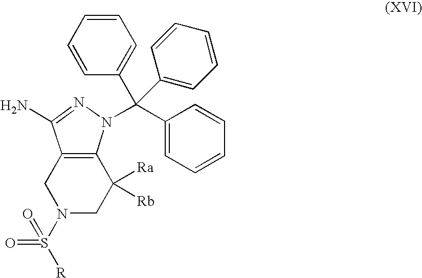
C1([Ra])([Rb])C2=C(CN(S([R])(=O)=O)C1)C(N)=NN2C(C1=CC=CC=C1)(C1=CC=CC=C1)C1=CC=CC=C1
